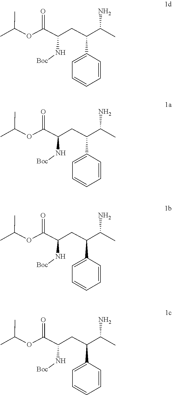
CC(C)OC(C(N[Boc])CC(C(C)N)C1=CC=CC=C1)=O.CC(C)OC(C(N[Boc])CC(C(C)N)C1=CC=CC=C1)=O.CC(C)OC(C(N[Boc])CC(C(C)N)C1=CC=CC=C1)=O.CC(C)OC(C(N[Boc])CC(C(C)N)C1=CC=CC=C1)=O
